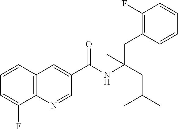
C1=CC2=C(C(F)=C1)N=CC(C(NC(CC(C)C)(CC1=C(F)C=CC=C1)C)=O)=C2
